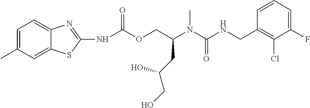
C1=CC(CNC(N(C(COC(=O)NC2=NC3=CC=C(C)C=C3S2)CC(CO)O)C)=O)=C(Cl)C(F)=C1
